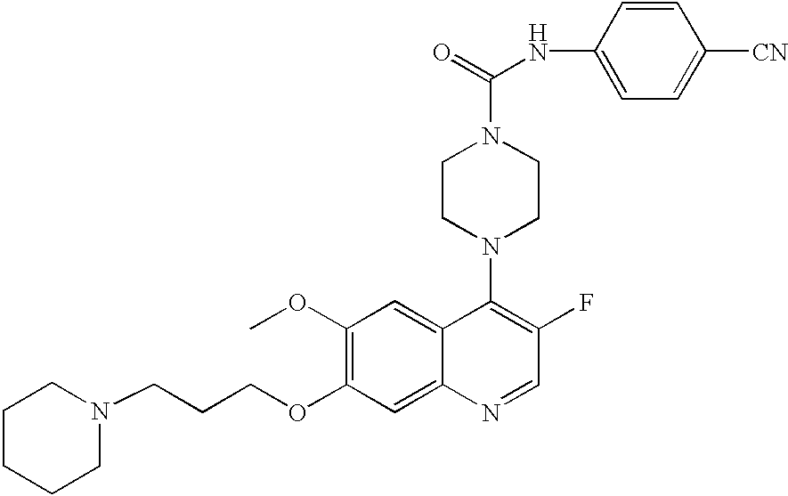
C1(OC)=C(OCCCN2CCCCC2)C=C2C(=C1)C(N1CCN(C(=O)NC3=CC=C([CN])C=C3)CC1)=C(F)C=N2
